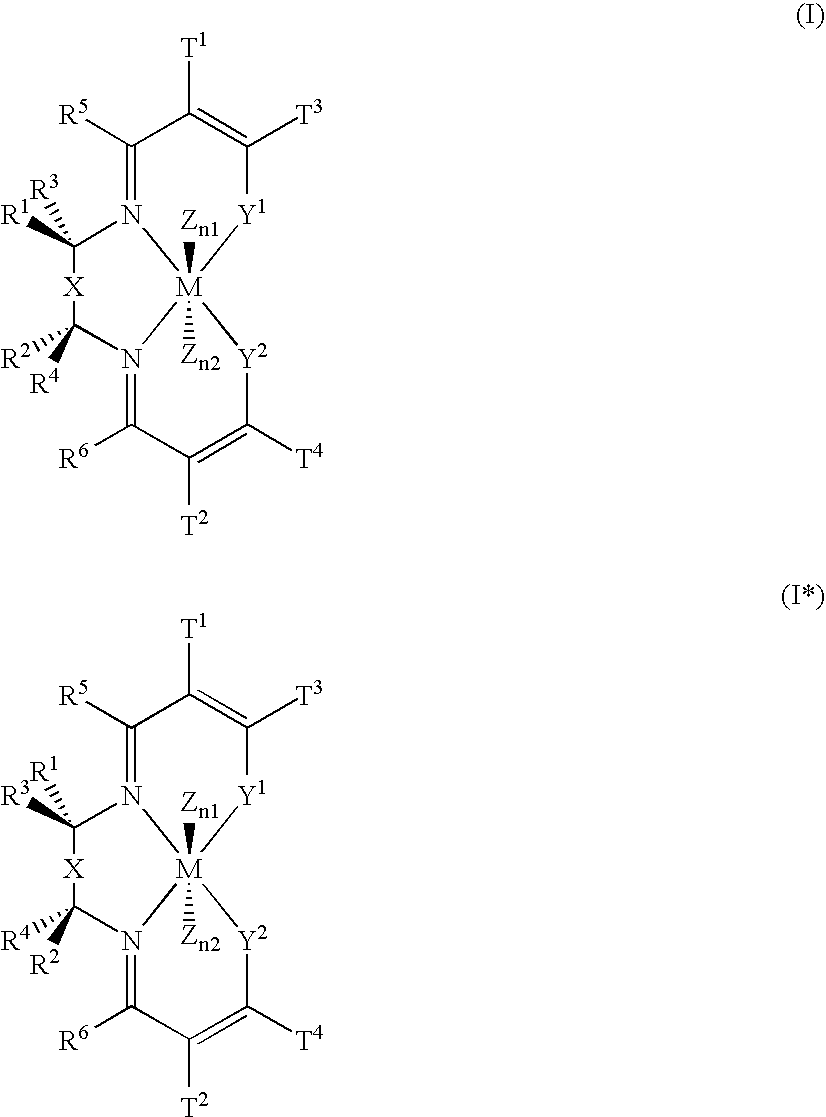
C1([R5])=N2[M]3([Zn2])([Zn1])([Y1]C([T3])=C1[T1])N(=C([R6])C([T2])=C([T4])[Y2]3)C([R4])([R2])[X]C2([R1])[R3].C1([R5])=N2[M]3([Zn2])([Zn1])([Y1]C([T3])=C1[T1])N(=C([R6])C([T2])=C([T4])[Y2]3)C([R2])([R4])[X]C2([R3])[R1]
